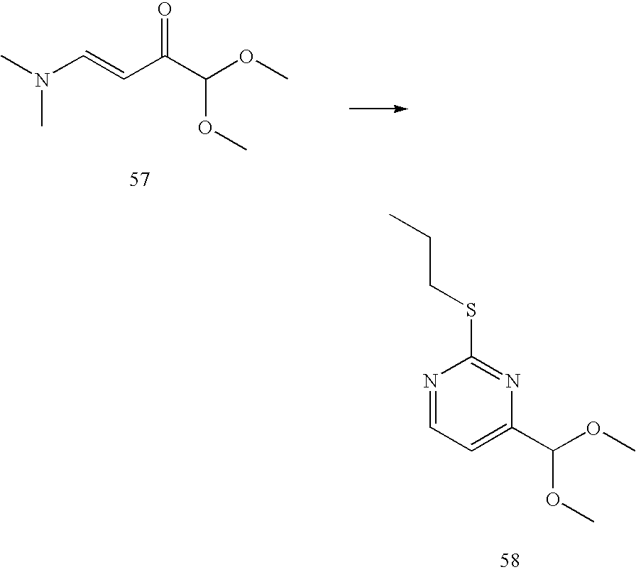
CN(C=CC(C(OC)OC)=O)C.N1=CC=C(C(OC)OC)N=C1SCCC
